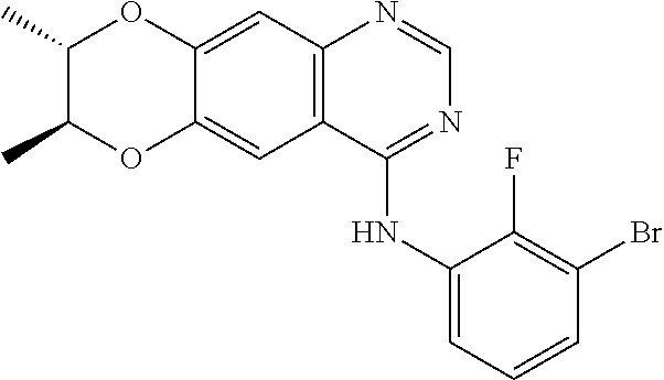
C12=CC3=C(C(NC4=CC=CC(Br)=C4F)=NC=N3)C=C1OC(C)C(C)O2
